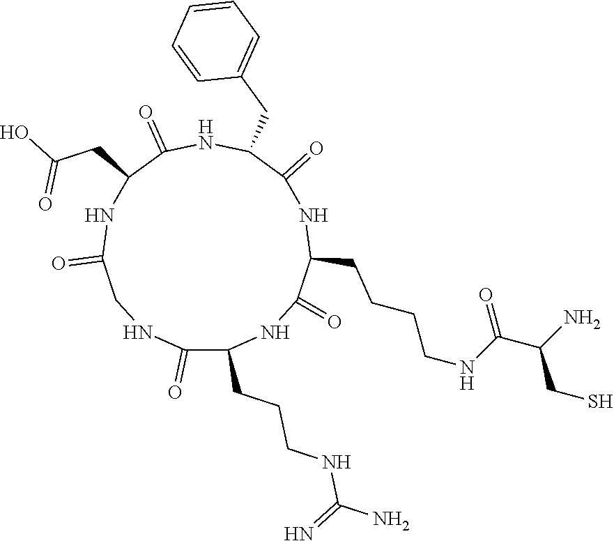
C1(=O)C(CC(O)=O)NC(=O)CNC(=O)C(CCCNC(N)=N)NC(=O)C(CCCCNC(=O)C(CS)N)NC(=O)C(CC2=CC=CC=C2)N1
